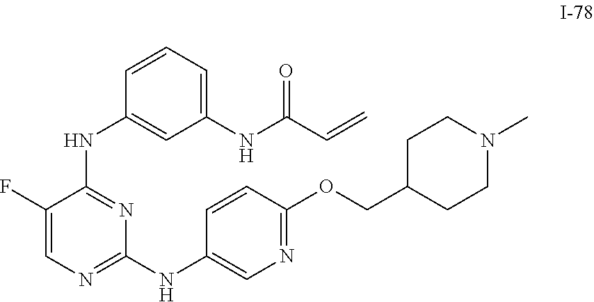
C1(F)=CN=C(NC2=CN=C(OCC3CCN(C)CC3)C=C2)N=C1NC1=CC(NC(C=C)=O)=CC=C1
